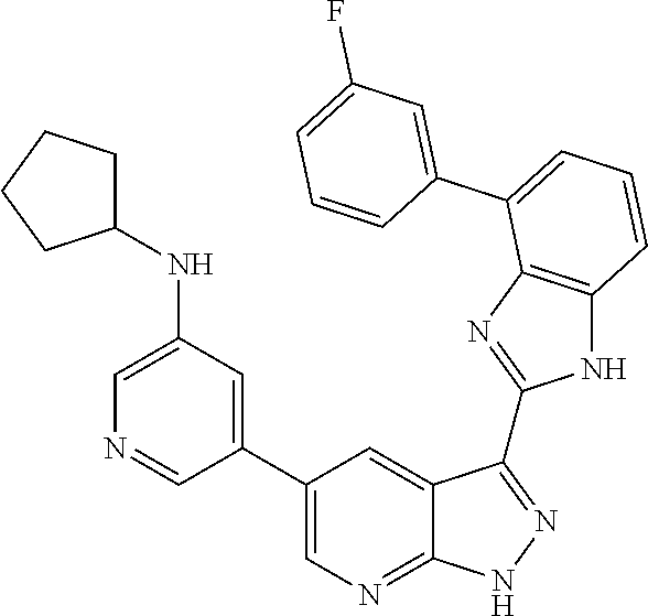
C1=C(NC2CCCC2)C=C(C2=CN=C3C(=C2)C(C2=NC4=C(N2)C=CC=C4C2=CC(F)=CC=C2)=NN3)C=N1
